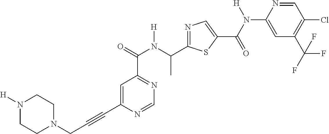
C1=C(C#CCN2CCN([H])CC2)N=CN=C1C(N(C(C1=NC=C(C(=O)N(C2=CC(C(F)(F)F)=C(Cl)C=N2)[H])S1)C)[H])=O
